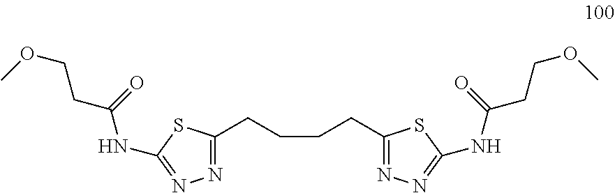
N1=C(CCCCC2=NN=C(NC(CCOC)=O)S2)SC(NC(CCOC)=O)=N1
